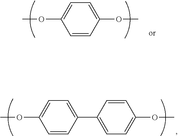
C1=CC(OC)=CC=C1OC.C1=CC(C2=CC=C(OC)C=C2)=CC=C1OC
